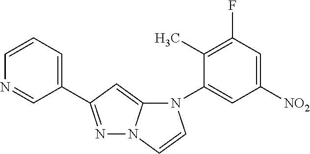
N1=C(C2=CC=CN=C2)C=C2N1C=CN2C1=CC([NO2])=CC(F)=C1C
